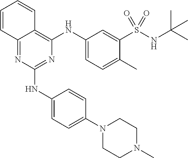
C1(NC2=CC=C(N3CCN(C)CC3)C=C2)=NC(NC2=CC=C(C)C(S(NC(C)(C)C)(=O)=O)=C2)=C2C(=N1)C=CC=C2
